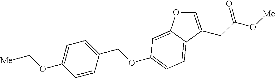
C1=C(OC[Me])C=CC(COC2=CC=C3C(=C2)OC=C3CC(O[Me])=O)=C1
